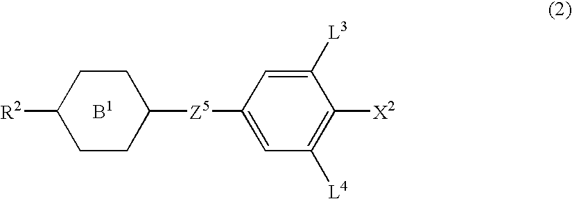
C1CC([Z5]C2=CC([L4])=C([X2])C([L3])=C2)CCC1[R2]
